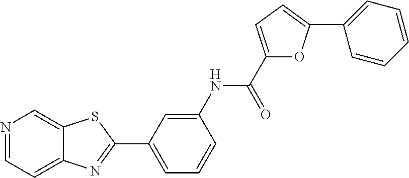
N1=CC=C2C(=C1)SC(C1=CC=CC(NC(C3=CC=C(C4=CC=CC=C4)O3)=O)=C1)=N2
